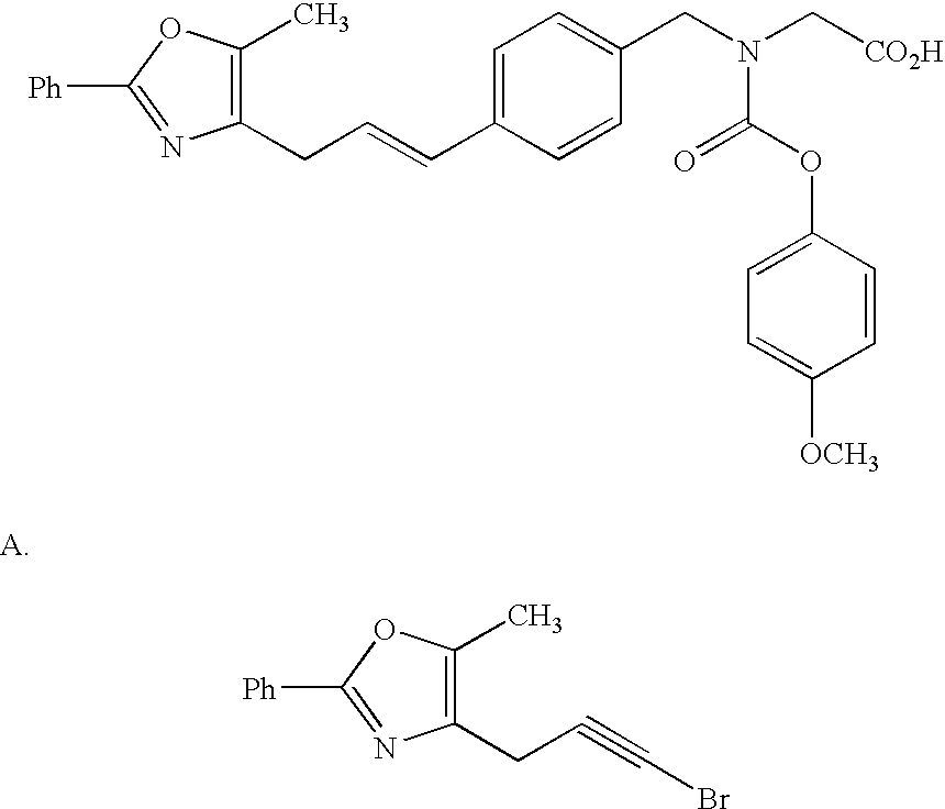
C1(CC#CBr)=C(C)OC([Ph])=N1.C1(CC=CC2=CC=C(CN(C(=O)OC3=CC=C([OCH3])C=C3)C[CO2H])C=C2)=C(C)OC([Ph])=N1
